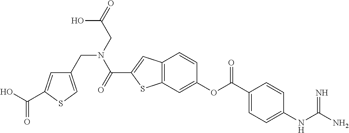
C12=C(C=C(OC(C3=CC=C(NC(N)=N)C=C3)=O)C=C1)SC(C(=O)N(CC(=O)O)CC1=CSC(C(O)=O)=C1)=C2
